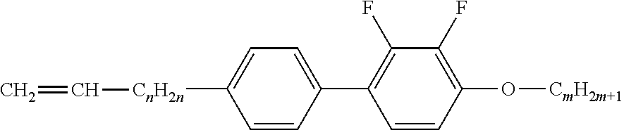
C1=C([CnH2n]C=C)C=CC(C2=C(F)C(F)=C(O[CmH2m+1])C=C2)=C1
